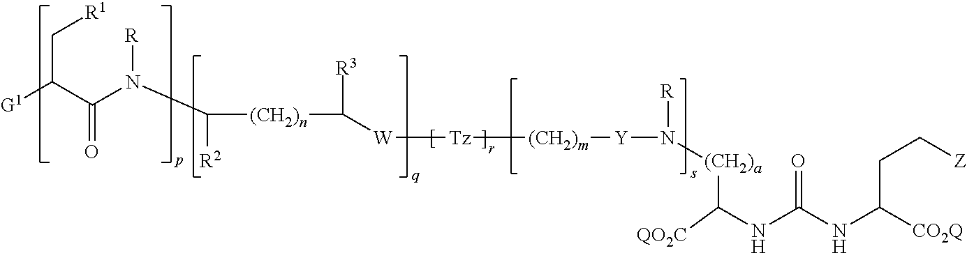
[(CH2)n](C([R3])[W][Tz][(CH2)m][Y]N([(CH2)a]C(NC(NC([CO2Q])CC[Z])=O)[QO2C])[R])C([R2])N(C(C(C[R1])[G1])=O)[R]
